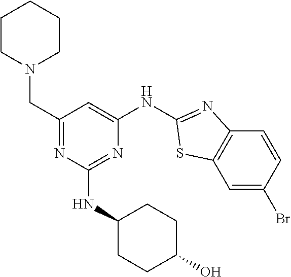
N1(CC2=NC(NC3CCC(O)CC3)=NC(NC3=NC4=C(C=C(Br)C=C4)S3)=C2)CCCCC1
